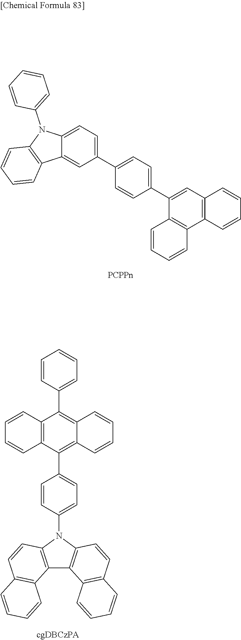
C1(C2=CC=C(C3=CC4=C(C5=C3C=CC=C5)C=CC=C4)C=C2)=CC=C2C(=C1)C1=C(N2C2=CC=CC=C2)C=CC=C1.C12=C(C(C3=CC=C(N4C5=C(C6=C4C=CC4=C6C=CC=C4)C4=C(C=C5)C=CC=C4)C=C3)=C3C(=C1C1=CC=CC=C1)C=CC=C3)C=CC=C2
